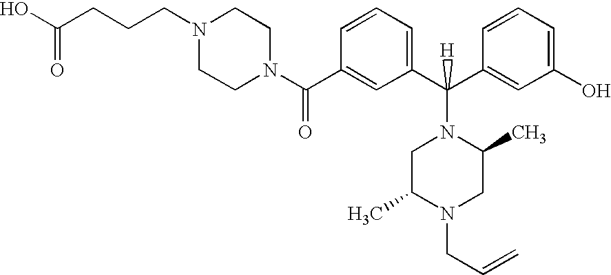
N1(C(C2=CC(C(C3=CC(O)=CC=C3)(N3CC(C)N(CC=C)CC3C)[H])=CC=C2)=O)CCN(CCCC(O)=O)CC1
